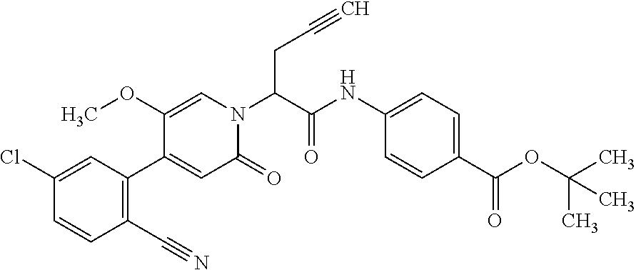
N(C1=CC=C(C(OC(C)(C)C)=O)C=C1)C(C(CC#C)N1C=C(OC)C(C2=C(C#N)C=CC(Cl)=C2)=CC1=O)=O
